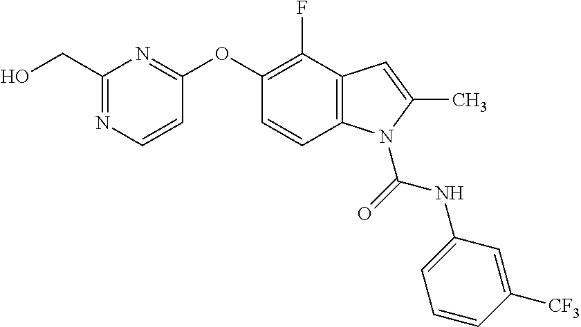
C1=CC2=C(C(F)=C1OC1=NC(CO)=NC=C1)C=C(C)N2C(=O)NC1=CC=CC([CF3])=C1
